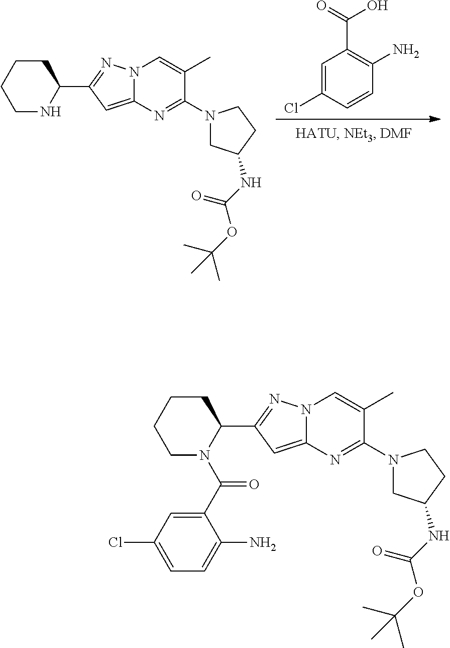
N12C(=CC(C3CCCCN3)=N1)N=C(N1CC(NC(OC(C)(C)C)=O)CC1)C(C)=C2.C1=C(Cl)C=CC(N)=C1C(=O)O.N12C(=CC(C3CCCCN3C(C3=CC(Cl)=CC=C3N)=O)=N1)N=C(N1CC(NC(OC(C)(C)C)=O)CC1)C(C)=C2
